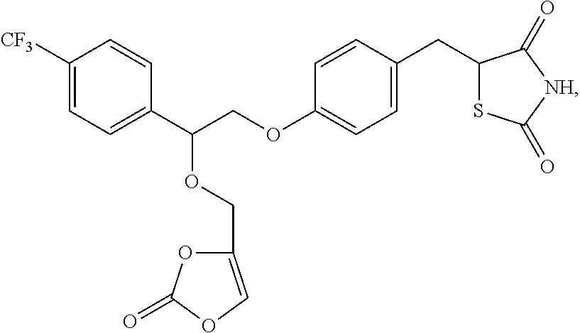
C1([CF3])=CC=C(C(COC2=CC=C(CC3SC(=O)[NH]C3=O)C=C2)OCC2=COC(=O)O2)C=C1
